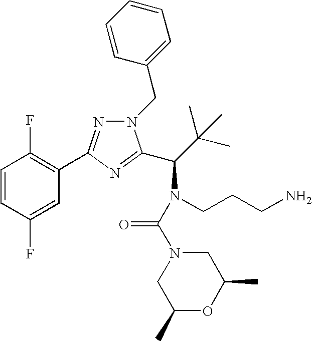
C1=CC(F)=CC(C2=NN(CC3=CC=CC=C3)C(C(N(CCCN)C(=O)N3CC(C)OC(C)C3)C(C)(C)C)=N2)=C1F
